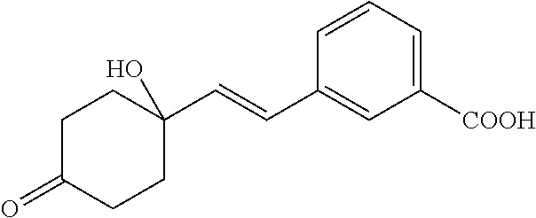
C1C(=O)CCC(C=CC2=CC([COOH])=CC=C2)(O)C1
